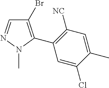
C1=NN(C)C(C2=C([NC])C=C(C)C(Cl)=C2)=C1Br
